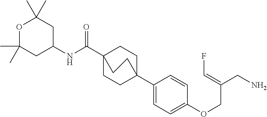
C1(C23CCC(C(NC4CC(C)(C)OC(C)(C)C4)=O)(CC2)CC3)=CC=C(OCC(CN)=CF)C=C1
